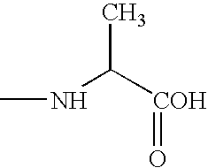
N(C([COH]=O)C)C
